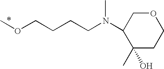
COCCCCN(C)C1C(C)(O)CCOC1
